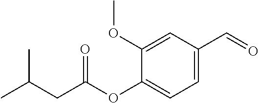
C1=C(C=O)C=C(OC)C(OC(CC(C)C)=O)=C1
